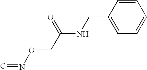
C1=CC=CC(CNC(CON=C)=O)=C1
